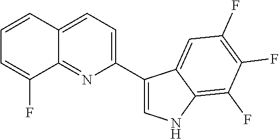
C1(C2=CNC3=C(F)C(F)=C(F)C=C23)=CC=C2C(=N1)C(F)=CC=C2
